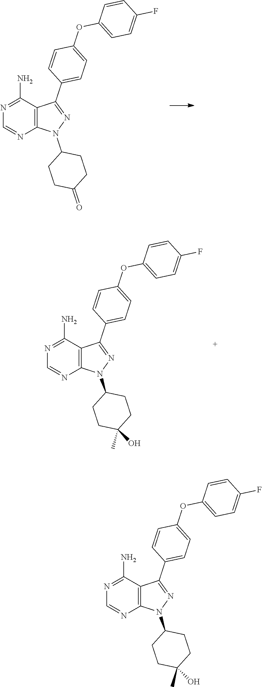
N1=C(N)C2=C(N=C1)N(C1CCC(=O)CC1)N=C2C1=CC=C(OC2=CC=C(F)C=C2)C=C1.N1=C(N)C2=C(N=C1)N(C1CCC(C)(O)CC1)N=C2C1=CC=C(OC2=CC=C(F)C=C2)C=C1.N1=C(N)C2=C(N=C1)N(C1CCC(C)(O)CC1)N=C2C1=CC=C(OC2=CC=C(F)C=C2)C=C1
